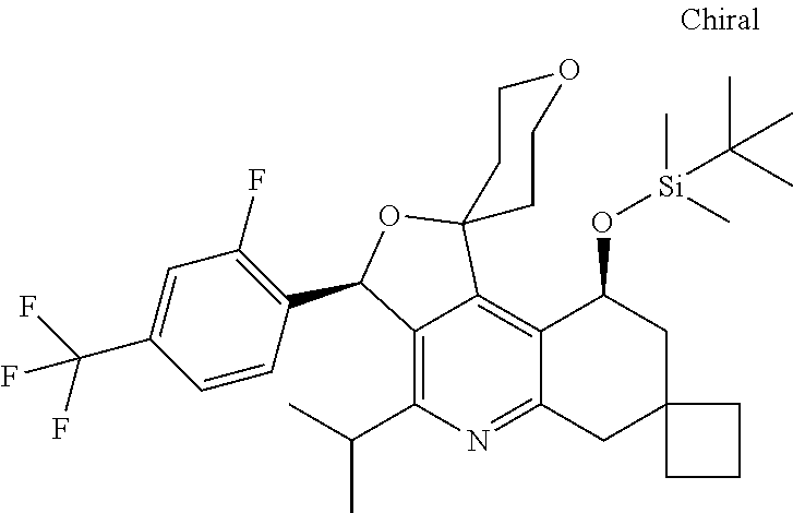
C12=C(C(C)C)N=C3C(=C1C1(OC2C2=C(F)C=C(C(F)(F)F)C=C2)CCOCC1)C(O[Si](C)(C)C(C)(C)C)CC1(C3)CCC1
